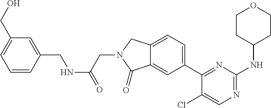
C1(Cl)=CN=C(NC2CCOCC2)N=C1C1=CC=C2C(=C1)C(=O)N(CC(=O)NCC1=CC(CO)=CC=C1)C2
